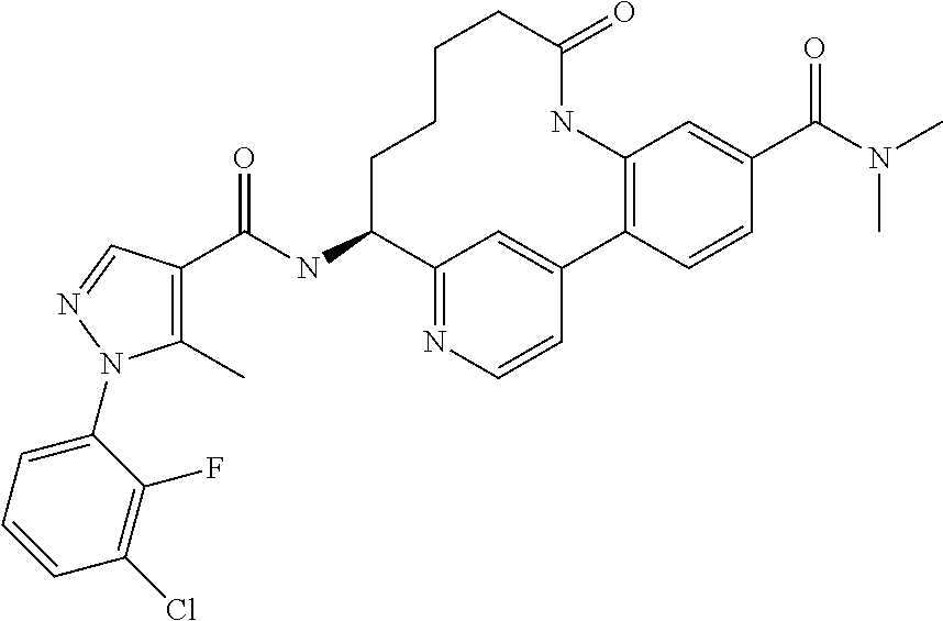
C1(C)=C(C(NC2C3=NC=CC(=C3)C3=C(NC(=O)CCCC2)C=C(C(=O)N(C)C)C=C3)=O)C=NN1C1=CC=CC(Cl)=C1F
